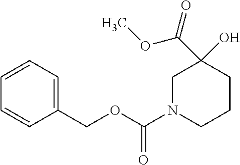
C1N(C(OCC2=CC=CC=C2)=O)CCCC1(O)C(OC)=O
